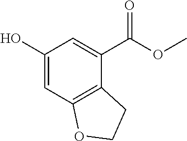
C1(O)=CC2=C(C(C(OC)=O)=C1)CCO2
